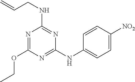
N1=C(NC2=CC=C([NO2])C=C2)N=C(NCC=C)N=C1OCC
